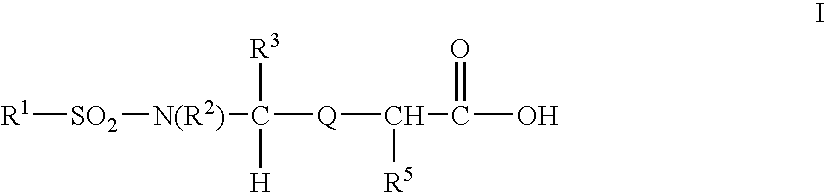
[R1][SO2][N(R2)]C([Q]C(C(O)=O)[R5])([R3])[H]
